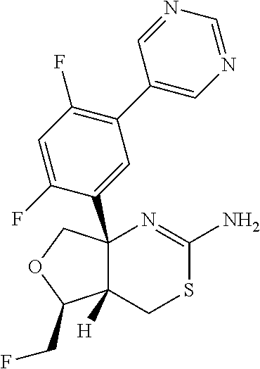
C12(C3=CC(C4=CN=CN=C4)=C(F)C=C3F)C([H])(CSC(N)=N1)C(CF)OC2
